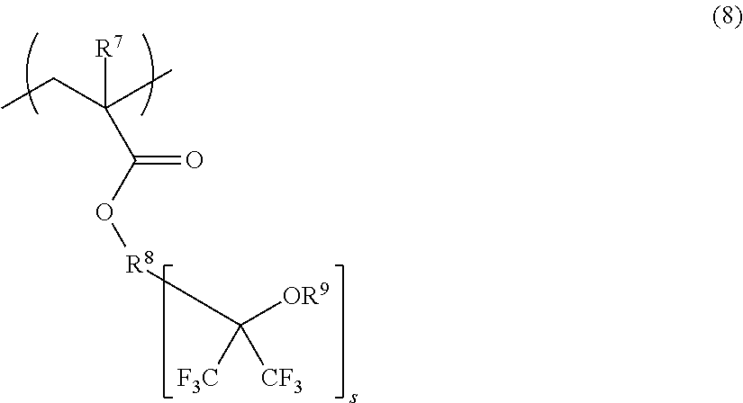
CCC([R7])(C(O[R8]C([OR9])([CF3])[F3C])=O)C
